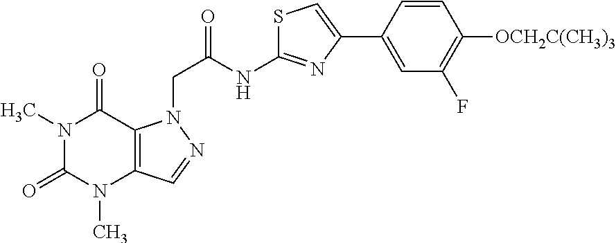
N1(C)C(=O)N(C)C2=C(C1=O)N(CC(NC1=NC(C3=CC(F)=C([OCH2C(CH3)3])C=C3)=CS1)=O)N=C2
